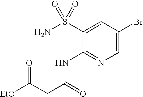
N(C1=NC=C(Br)C=C1S(N)(=O)=O)C(CC([EtO])=O)=O
